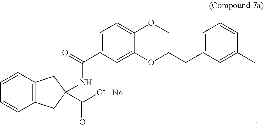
C1=CC2=C(C=C1)CC(C([O-])=O)(NC(C1=CC=C(OC)C(OCCC3=CC=CC(C)=C3)=C1)=O)C2.[Na]
